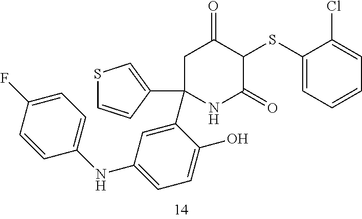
C1(C2(C3=CSC=C3)CC(=O)C(SC3=CC=CC=C3Cl)C(=O)N2)=CC(NC2=CC=C(F)C=C2)=CC=C1O
